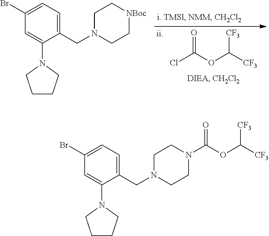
ClC(OC([CF3])[CF3])=O.C1(Br)=CC=C(CN2CC[NBoc]CC2)C(N2CCCC2)=C1.C1(Br)=CC=C(CN2CCN(C(OC([CF3])[CF3])=O)CC2)C(N2CCCC2)=C1
